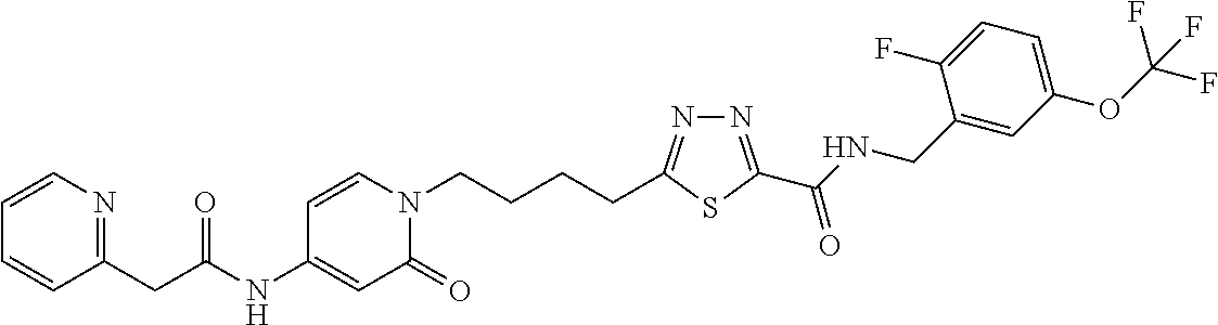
C1(NC(CC2=NC=CC=C2)=O)=CC(=O)N(CCCCC2=NN=C(C(NCC3=CC(OC(F)(F)F)=CC=C3F)=O)S2)C=C1
